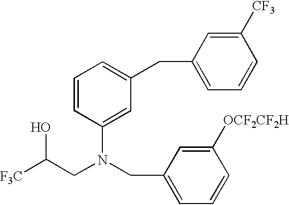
[F3C]C(CN(CC1=CC=CC([OCF2CF2H])=C1)C1=CC(CC2=CC=CC([CF3])=C2)=CC=C1)O
